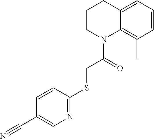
C1CN(C(=O)CSC2=NC=C(C#N)C=C2)C2=C(C)C=CC=C2C1
